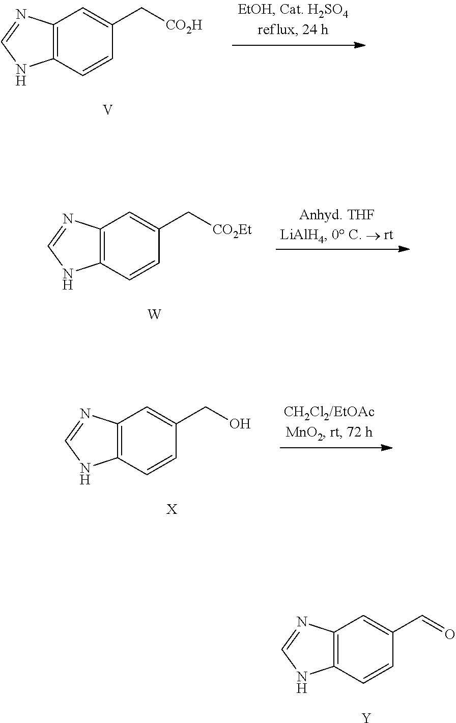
[Y].C12=C(C=CC(C=O)=C1)NC=N2.[W].C12=C(C=CC(C[CO2Et])=C1)NC=N2.[X].C12=C(C=CC(CO)=C1)NC=N2.[V].C12=C(C=CC(C[CO2H])=C1)NC=N2
